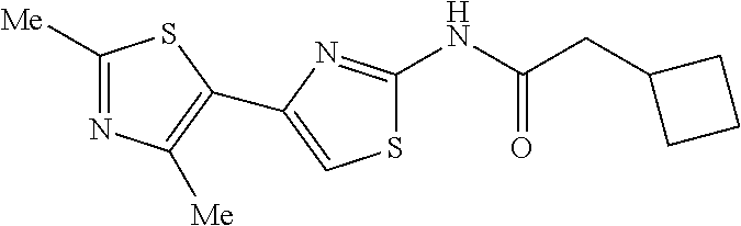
S1C(NC(CC2CCC2)=O)=NC(C2=C([Me])N=C([Me])S2)=C1
